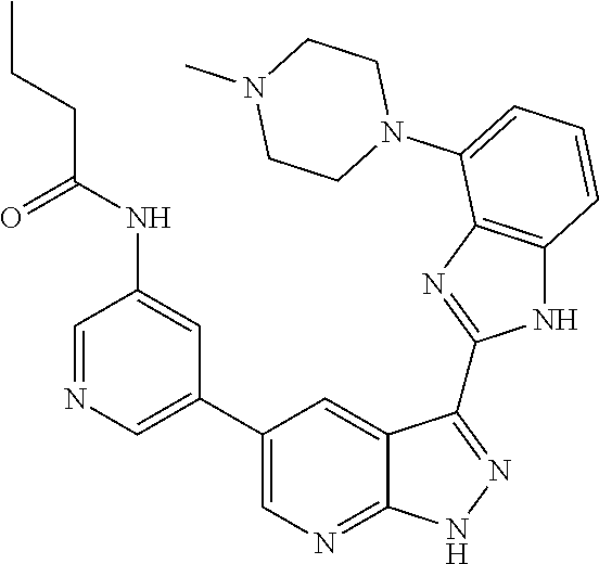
C1=NC=C(C2=CN=C3C(=C2)C(C2=NC4=C(N2)C=CC=C4N2CCN(C)CC2)=NN3)C=C1NC(CCC)=O
